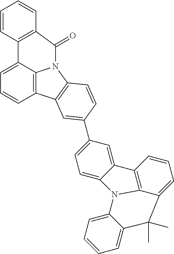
C1=C2C3=C(C=C1)C1=C(N3C(=O)C3=C2C=CC=C3)C=CC(C2=CC=C3C(=C2)C2=C4C(=CC=C2)C(C)(C)C2=CC=CC=C2N34)=C1
